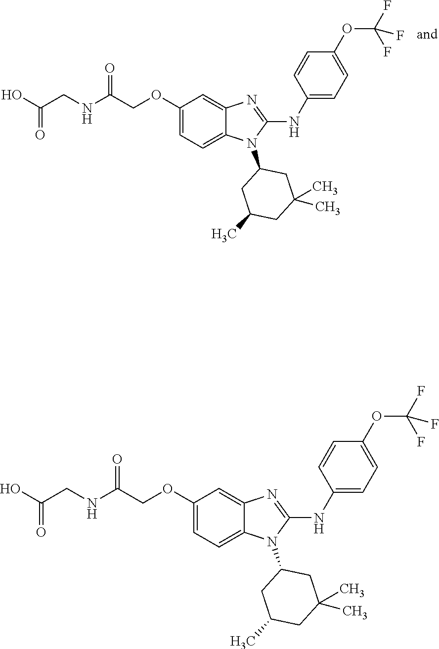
C1=C(OCC(NCC(O)=O)=O)C=C2C(=C1)N(C1CC(C)CC(C)(C)C1)C(NC1=CC=C(OC(F)(F)F)C=C1)=N2.C1=C(OCC(NCC(O)=O)=O)C=C2C(=C1)N(C1CC(C)CC(C)(C)C1)C(NC1=CC=C(OC(F)(F)F)C=C1)=N2
